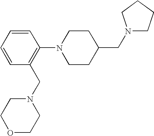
N1(CC2CCN(C3=C(CN4CCOCC4)C=CC=C3)CC2)CCCC1
